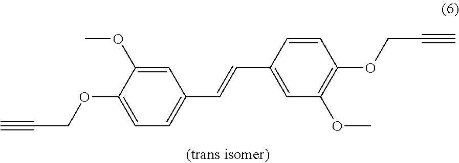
C1(OCC#C)=CC=C(C=CC2=CC(OC)=C(OCC#C)C=C2)C=C1OC
